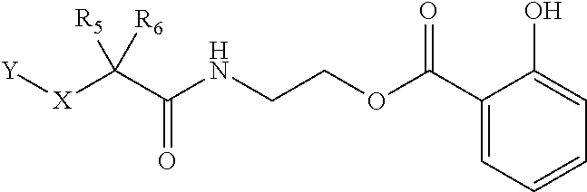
C1(C(OCCNC(C([X][Y])([R5])[R6])=O)=O)=CC=CC=C1O
